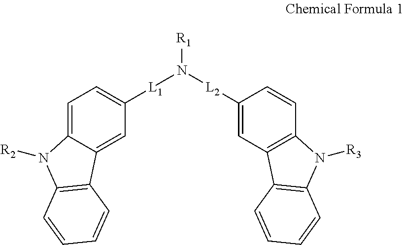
C1=C2C(=CC([L1]N([L2]C3=CC4=C(C=C3)N([R3])C3=C4C=CC=C3)[R1])=C1)C1=C(N2[R2])C=CC=C1
